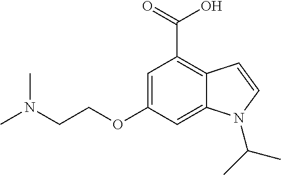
C(=O)(C1=C2C(=CC(OCCN(C)C)=C1)N(C(C)C)C=C2)O
